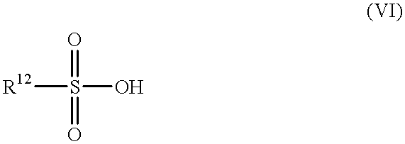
O=S(=O)([R12])O
